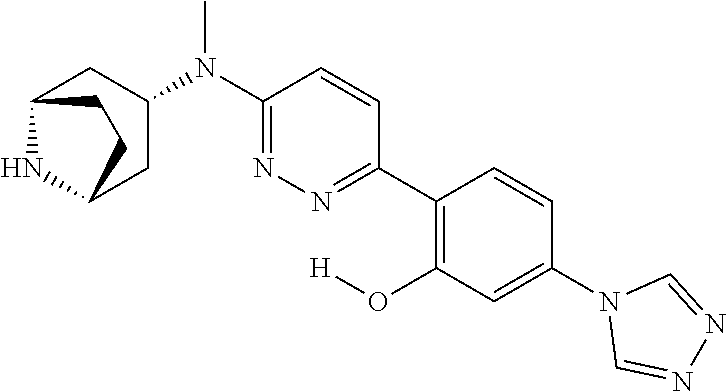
N1(C2=CC(O[H])=C(C3=NN=C(N(C)C4CC5NC(C4)CC5)C=C3)C=C2)C=NN=C1
